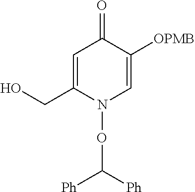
C1=C(CO)N(OC([Ph])[Ph])C=C([OPMB])C1=O
